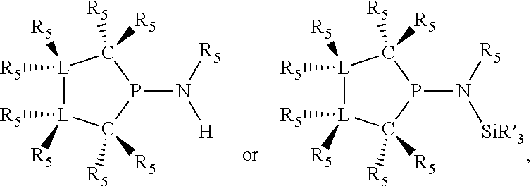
[L]1([R5])([R5])[L]([R5])([R5])C([R5])([R5])P(N([R5])[SiR3])C1([R5])[R5].[L]1([R5])([R5])[L]([R5])([R5])C([R5])([R5])P(N([R5])[H])C1([R5])[R5]
